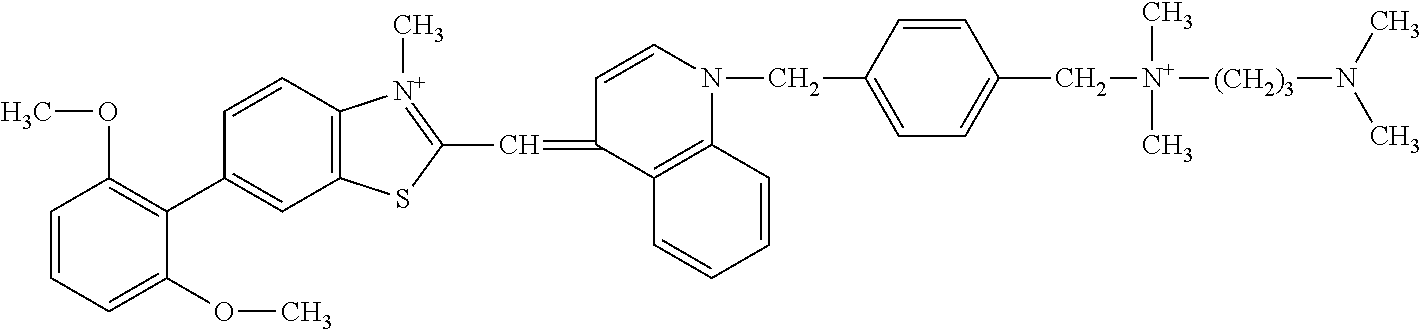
C1=CC=C(OC)C(C2=CC3=C(C=C2)[N+](C)=C(C=C2C4=C(N(CC5=CC=C(C[N+](C)(C)[(CH2)3]N(C)C)C=C5)C=C2)C=CC=C4)S3)=C1OC
